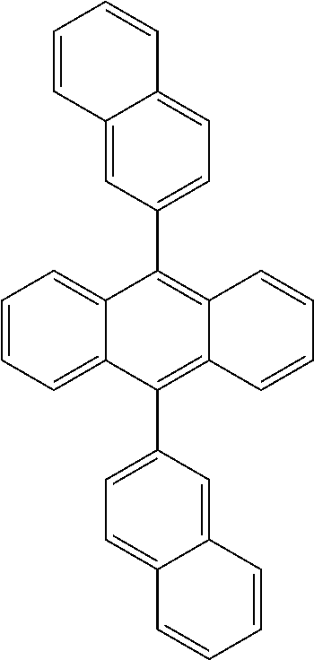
C1=CC=C2C(=C1)C(C1=CC=C3C(=C1)C=CC=C3)=C1C(=C2C2=CC=C3C(=C2)C=CC=C3)C=CC=C1
